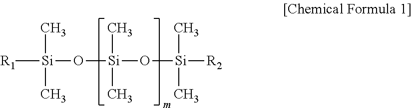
[R1][Si](C)(C)O[Si](C)(C)O[Si](C)(C)[R2]
